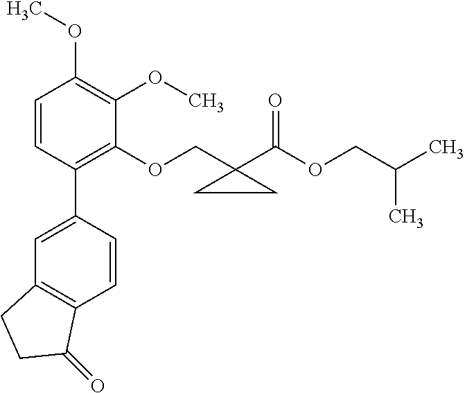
C1=CC(C2=CC3=C(C=C2)C(=O)CC3)=C(OCC2(C(OCC(C)C)=O)CC2)C(OC)=C1OC
